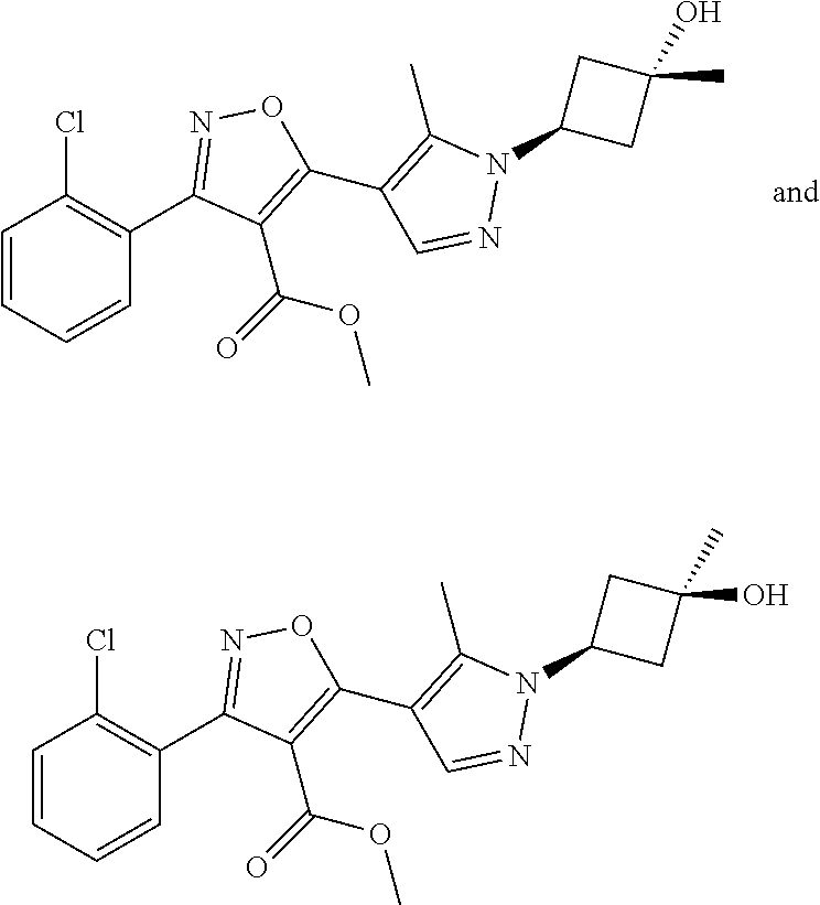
C1(C2=NOC(C3=C(C)N(C4CC(O)(C)C4)N=C3)=C2C(=O)OC)=C(Cl)C=CC=C1.C1(C2=NOC(C3=C(C)N(C4CC(C)(O)C4)N=C3)=C2C(=O)OC)=C(Cl)C=CC=C1
